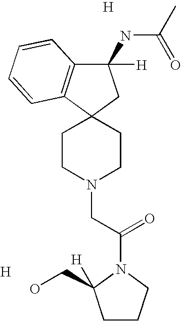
[H].C1CN(CC(=O)N2C(CO)([H])CCC2)CCC12CC(NC(=O)C)([H])C1=C2C=CC=C1.[H]
